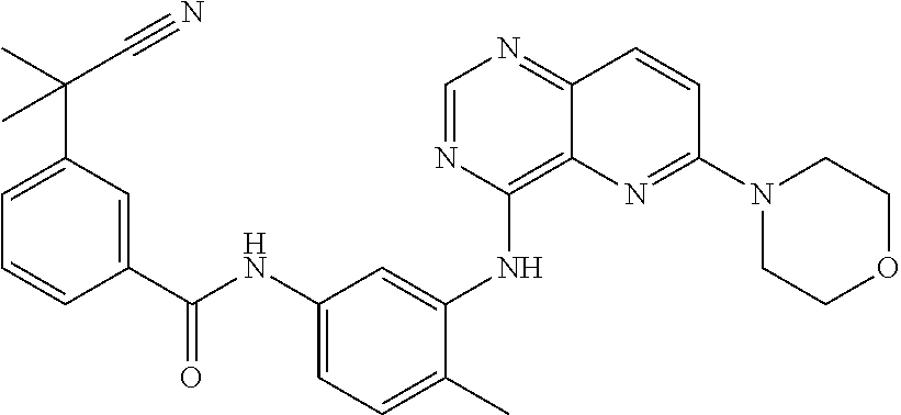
C1=NC(NC2=CC(NC(C3=CC(C(C)(C#N)C)=CC=C3)=O)=CC=C2C)=C2C(=N1)C=CC(N1CCOCC1)=N2
